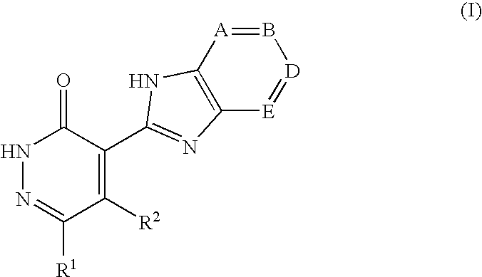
[R1]C1=NNC(=O)C(C2=NC3=C([A]=B[D]=[E]3)N2)=C1[R2]
